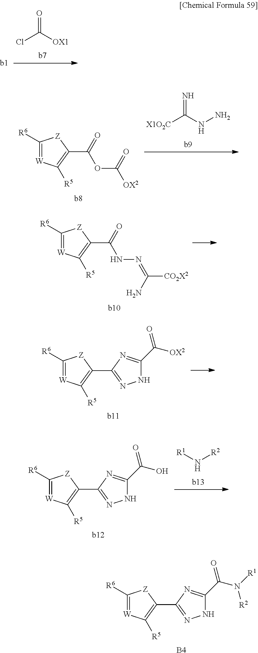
O=C(Cl)[OX1].C1([R6])=[W]C([R5])=C(C(OC(=O)[OX2])=O)[Z]1.N=C([X1O2C])NN.C1([R6])=[W]C([R5])=C(C(NN=C(N)[CO2X2])=O)[Z]1.C1([R6])=[W]C([R5])=C(C2=NNC(C(=O)[OX2])=N2)[Z]1.[R1]N[R2].C1([R6])=[W]C([R5])=C(C2=NNC(C(=O)O)=N2)[Z]1.C1([R6])=[W]C([R5])=C(C2=NNC(C(=O)N([R1])[R2])=N2)[Z]1.[B4]
